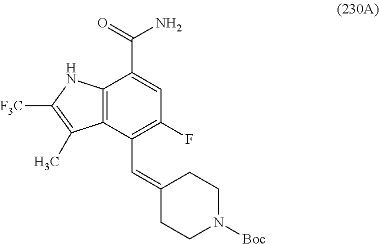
C12=C(C(C=C3CCN([Boc])CC3)=C(F)C=C1C(=O)N)C(C)=C([F3C])N2
